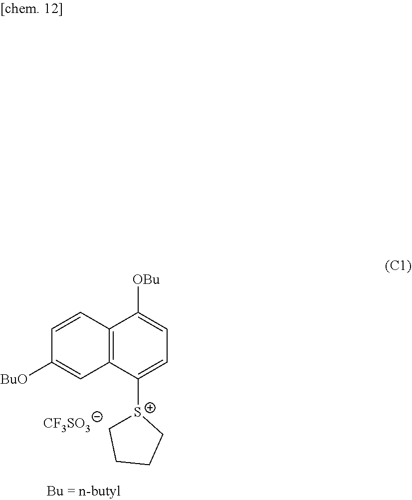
C12=C(C([S+]3CCCC3)=CC=C1[OBu])C=C([BuO])C=C2.[CF3SO3]
